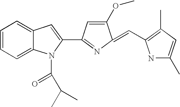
C1=CC=C2C(=C1)C=C(C1=NC(=CC3=C(C)C=C(C)N3)C(OC)=C1)N2C(C(C)C)=O
